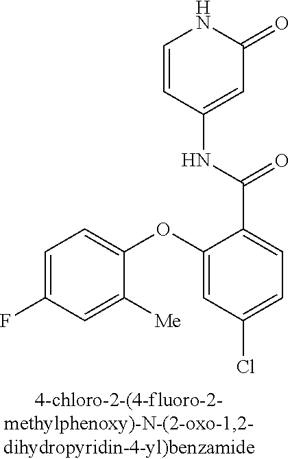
C1=CC(NC(C2=CC=C(Cl)C=C2OC2=CC=C(F)C=C2[Me])=O)=CC(=O)N1
